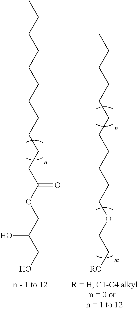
CCCCCCCCCCCC(OCC(CO)O)=O.CCCCCCCCCCCOCC[RO]
